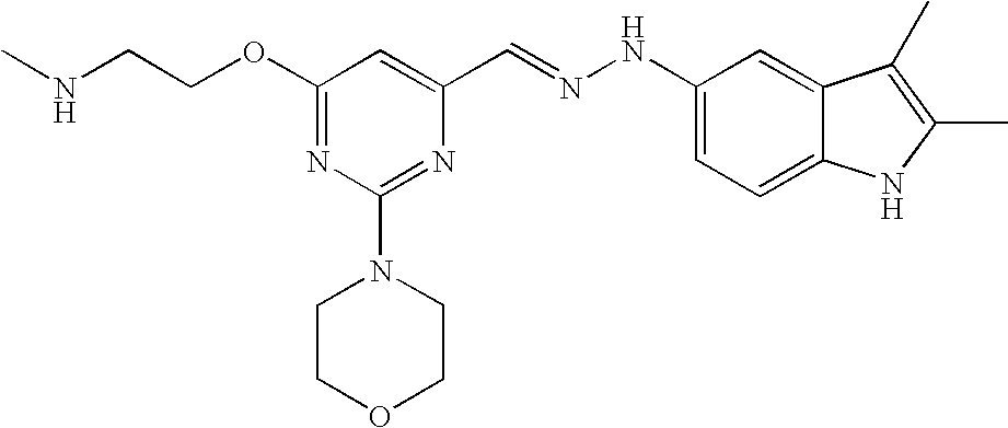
C(COC1=NC(N2CCOCC2)=NC(C=NNC2=CC=C3C(=C2)C(C)=C(C)N3)=C1)NC
